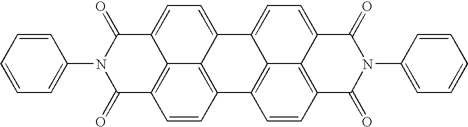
C1=CC2=C3C4=C1C(=O)N(C1=CC=CC=C1)C(=O)C4=CC=C3C1=CC=C3C4=C(C=CC2=C14)C(=O)N(C1=CC=CC=C1)C3=O
